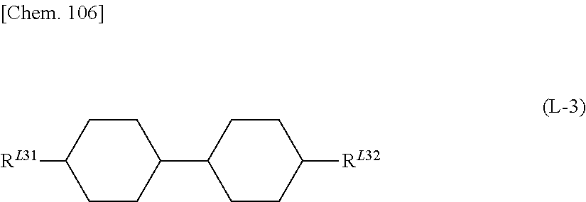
C1CC(C2CCC([RL32])CC2)CCC1[RL31]
